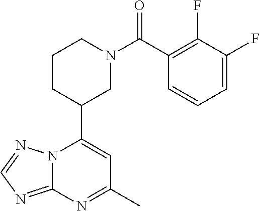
N12C(=NC=N1)N=C(C)C=C2C1CN(C(=O)C2=C(F)C(F)=CC=C2)CCC1
